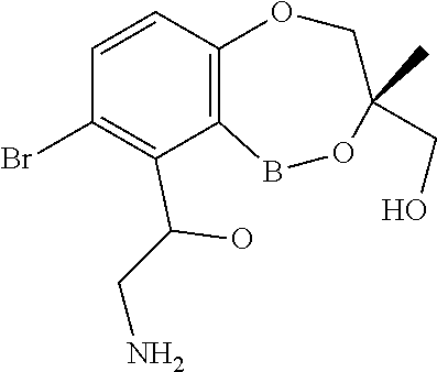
C1=CC2=C(C(C(O)CN)=C1Br)BOC(CO)(C)CO2
